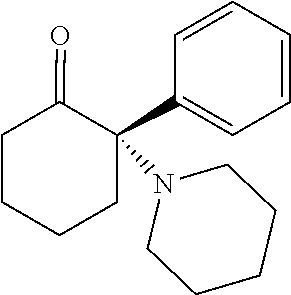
C1=CC=CC=C1C1(N2CCCCC2)C(=O)CCCC1
